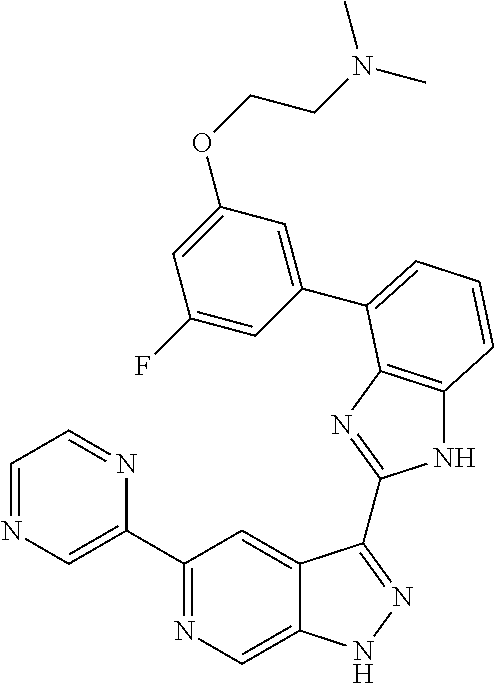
C1(C2=NC=C3C(=C2)C(C2=NC4=C(N2)C=CC=C4C2=CC(OCCN(C)C)=CC(F)=C2)=NN3)=CN=CC=N1
